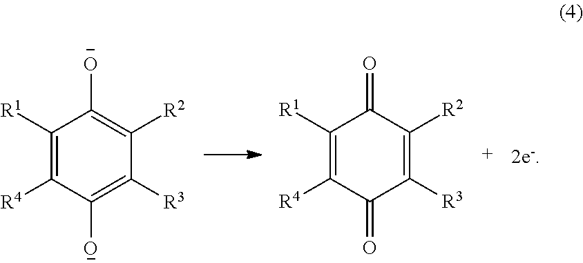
C1([R1])=C([R4])C(=O)C([R3])=C([R2])C1=O.C1([R1])=C([R4])C([O-])=C([R3])C([R2])=C1[O-]
